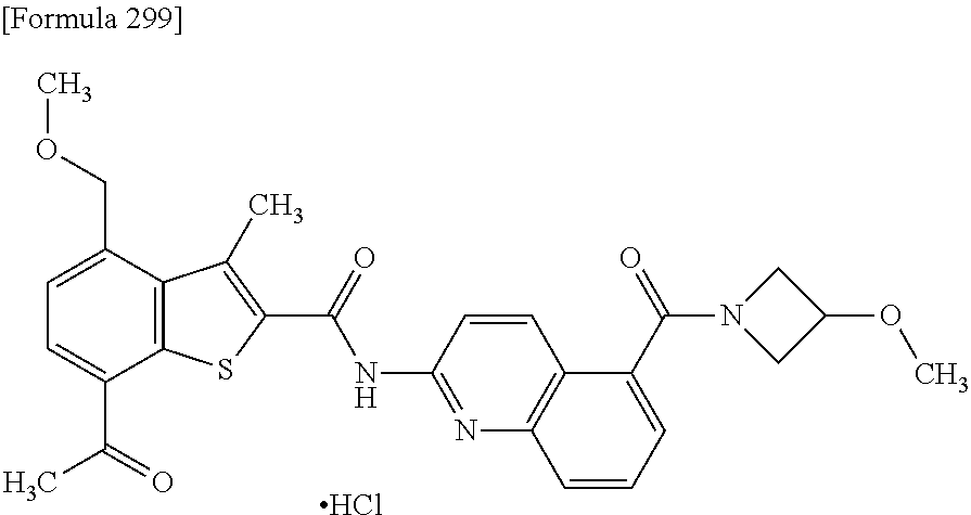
C1=C(C(=O)C)C2=C(C(COC)=C1)C(C)=C(C(=O)NC1=NC3=C(C=C1)C(C(N1CC(OC)C1)=O)=CC=C3)S2.Cl
